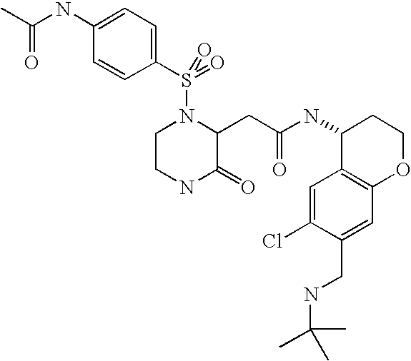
C1(S(N2CCNC(=O)C2CC(NC2C3=C(OCC2)C=C(CNC(C)(C)C)C(Cl)=C3)=O)(=O)=O)=CC=C(NC(C)=O)C=C1
